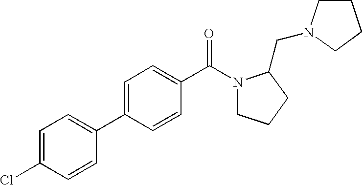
C1=C(Cl)C=CC(C2=CC=C(C(N3CCCC3CN3CCCC3)=O)C=C2)=C1
